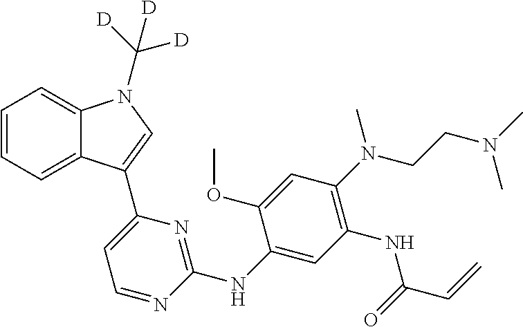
C1=CC=C2C(=C1)N(C([D])([D])[D])C=C2C1=CC=NC(NC2=CC(NC(C=C)=O)=C(N(CCN(C)C)C)C=C2OC)=N1
